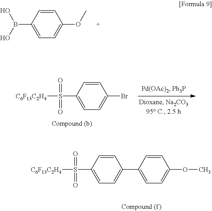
C1(B(O)O)=CC=C(OC)C=C1.C1(S(=O)(=O)[C6F13C2H4])=CC=C(Br)C=C1.C1(S([C6F13C2H4])(=O)=O)=CC=C(C2=CC=C(OC)C=C2)C=C1
